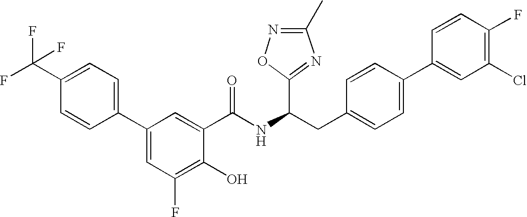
OC1=C(F)C=C(C2=CC=C(C(F)(F)F)C=C2)C=C1C(NC(CC1=CC=C(C2=CC(Cl)=C(F)C=C2)C=C1)C1=NC(C)=NO1)=O
